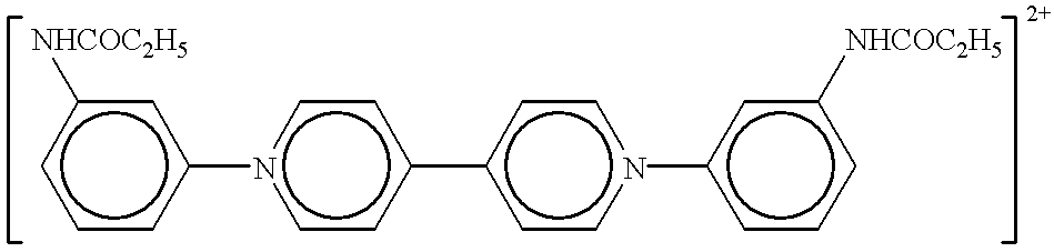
c1cc(-n2ccc(-c3ccn(-c4cccc([NHCOC2H5])c4)cc3)cc2)cc([NHCOC2H5])c1
